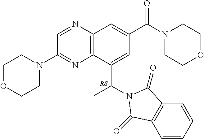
C12=C(C(C(C)N3C(=O)C4=C(C=CC=C4)C3=O)=CC(C(N3CCOCC3)=O)=C1)N=C(N1CCOCC1)C=N2
